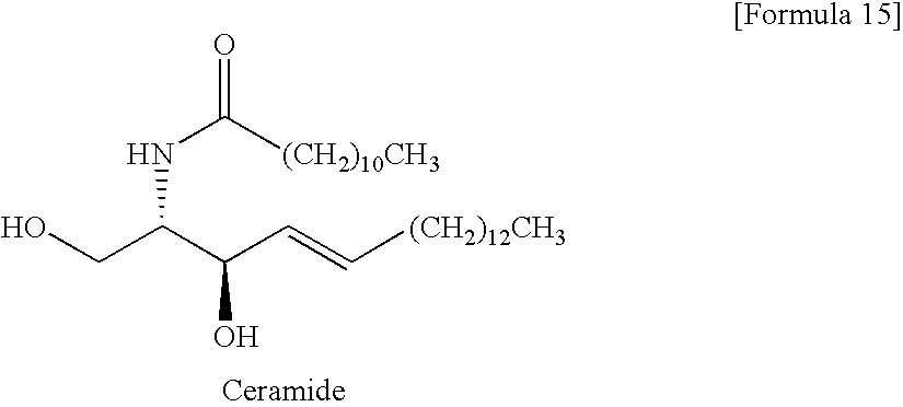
OCC(C(C=C[(CH2)12CH3])O)NC([(CH2)10CH3])=O
